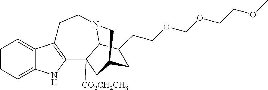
C1=CC=C2C(=C1)C1=C(N2)C2([CO2CH2CH3])C3N(CC1)CC(C2)CC3CCOCOCCOC
